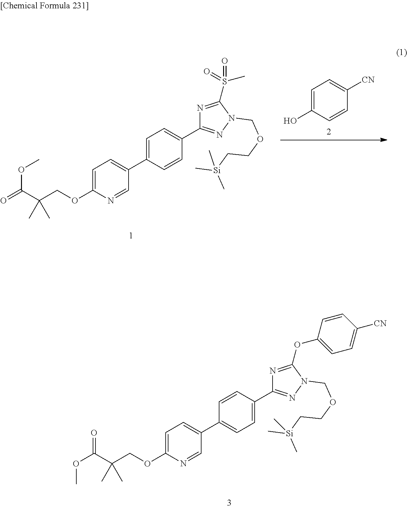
C1=C(OCC(C(OC)=O)(C)C)N=CC(C2=CC=C(C3=NN(COCC[Si](C)(C)C)C(OC4=CC=C([CN])C=C4)=N3)C=C2)=C1.C1=C(OCC(C(=O)OC)(C)C)N=CC(C2=CC=C(C3=NN(COCC[Si](C)(C)C)C(S(C)(=O)=O)=N3)C=C2)=C1.C1(O)=CC=C([CN])C=C1
